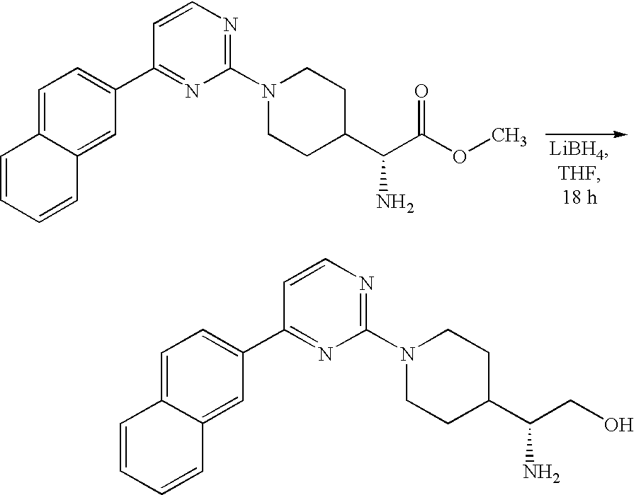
C1=C2C(=CC(C3=NC(N4CCC(C(C(OC)=O)N)CC4)=NC=C3)=C1)C=CC=C2.C1=C2C(=CC(C3=NC(N4CCC(C(CO)N)CC4)=NC=C3)=C1)C=CC=C2
